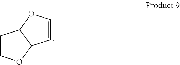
C1=COC2C1OC=C2
